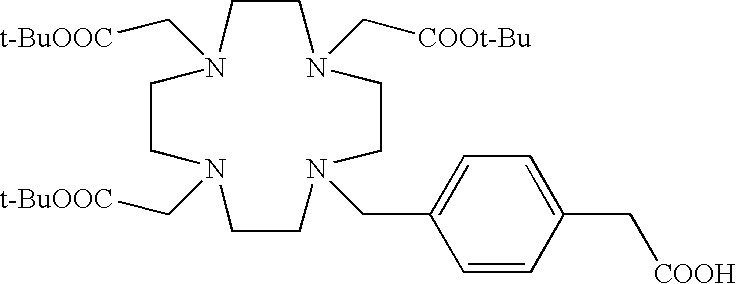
N1(C[t-BuOOC])CCN(C[COOt-Bu])CCN(CC2=CC=C(C[COOH])C=C2)CCN(C[t-BuOOC])CC1
